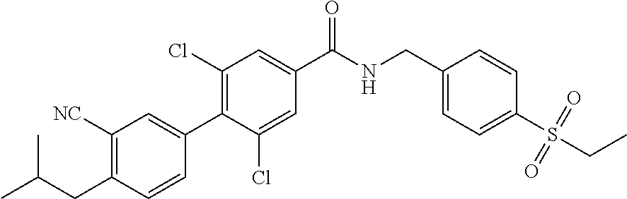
C1(CNC(C2=CC(Cl)=C(C3=CC([NC])=C(CC(C)C)C=C3)C(Cl)=C2)=O)=CC=C(S(CC)(=O)=O)C=C1
